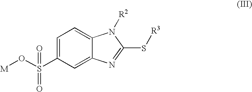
[M]OS(C1=CC=C2C(=C1)N=C(S[R3])N2[R2])(=O)=O
